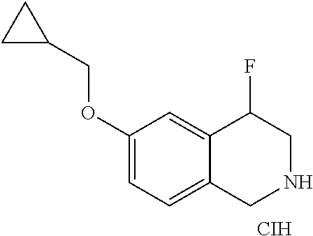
C1(OCC2CC2)=CC=C2C(=C1)C(F)CNC2.[CIH]
